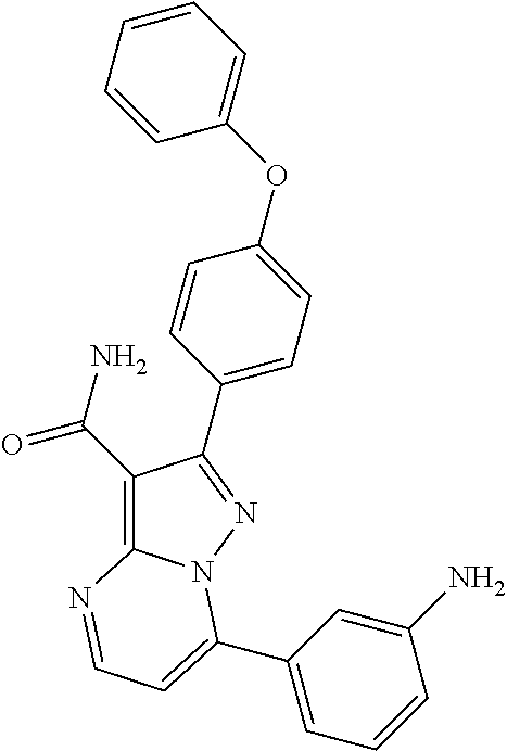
C1(C(N)=O)=C2N(N=C1C1=CC=C(OC3=CC=CC=C3)C=C1)C(C1=CC=CC(N)=C1)=CC=N2
